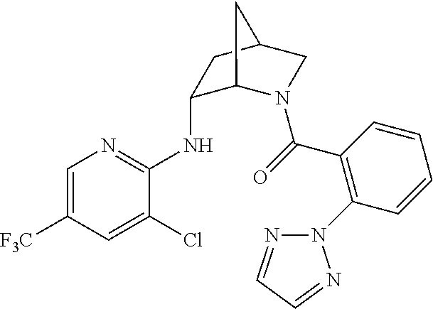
C1(NC2=NC=C([F3C])C=C2Cl)C2N(C(=O)C3=C(N4N=CC=N4)C=CC=C3)CC(C1)C2
